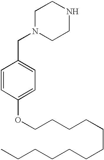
N1(CC2=CC=C(OCCCCCCCCCCCC)C=C2)CCNCC1
